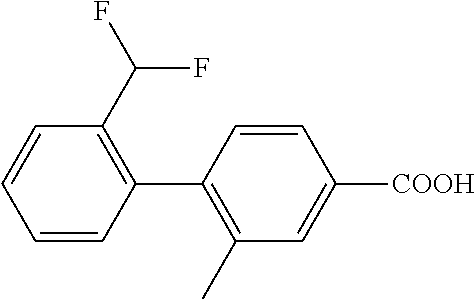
C1=CC(C2=C(C)C=C([COOH])C=C2)=C(C(F)F)C=C1
